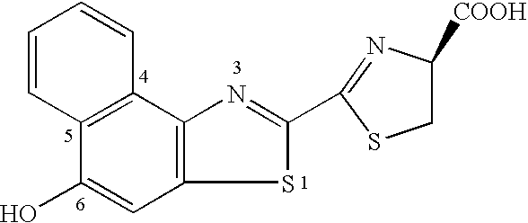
C12=C(C3=C(C=C1O)SC(C1=NC([COOH])CS1)=N3)C=CC=C2
